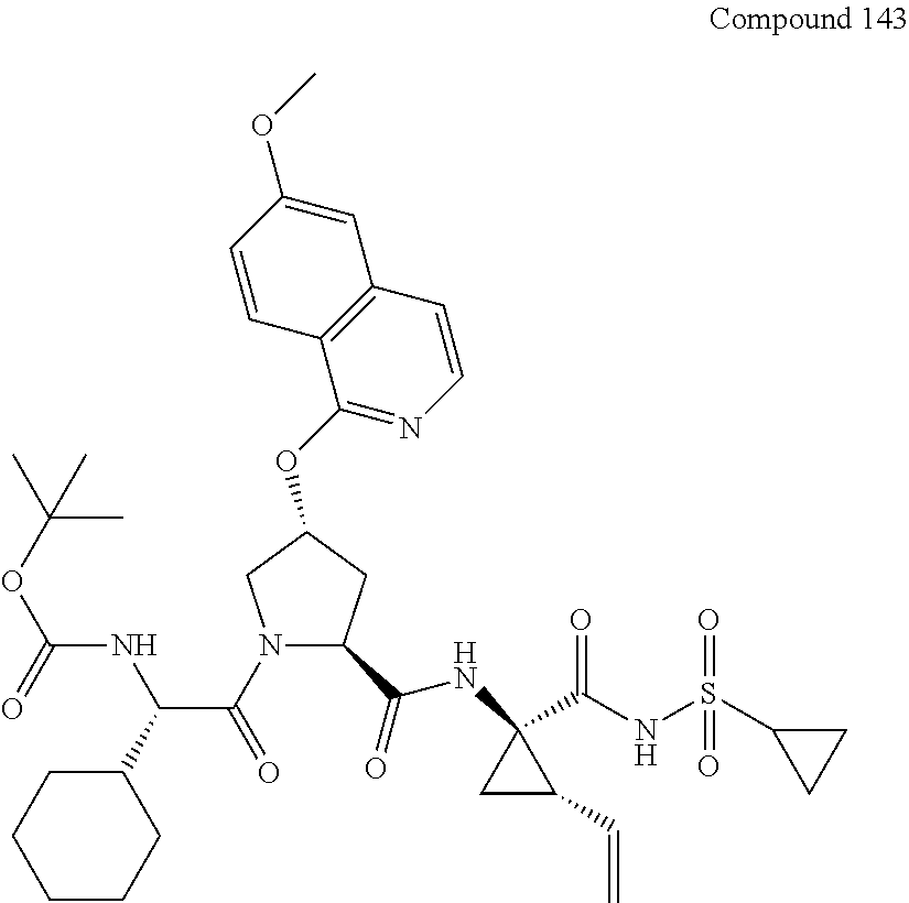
N1(C(=O)C(C2CCCCC2)NC(OC(C)(C)C)=O)C(C(=O)NC2(C(NS(C3CC3)(=O)=O)=O)CC2C=C)CC(OC2=NC=CC3=C2C=CC(OC)=C3)C1
